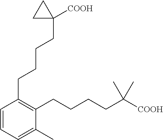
C1=CC=C(C)C(CCCCC([COOH])(C)C)=C1CCCCC1([COOH])CC1
